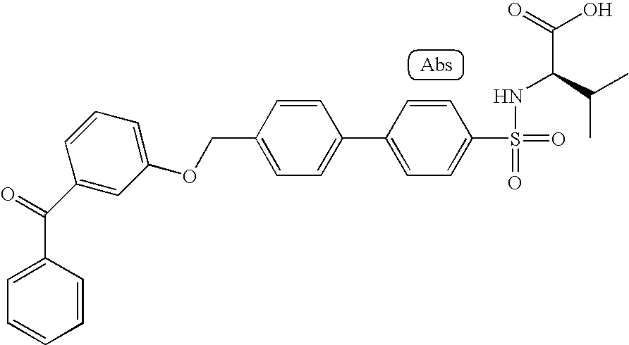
C(C1=CC=C(C2=CC=C(S(=O)(=O)NC(C(C)C)C(O)=O)C=C2)C=C1)OC1=CC=CC(C(C2=CC=CC=C2)=O)=C1
